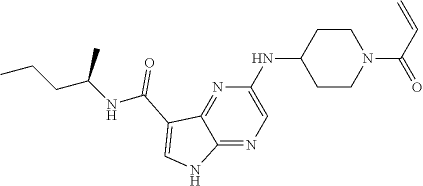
C1(NC2CCN(C(C=C)=O)CC2)=CN=C2C(=N1)C(C(NC(CCC)C)=O)=CN2
